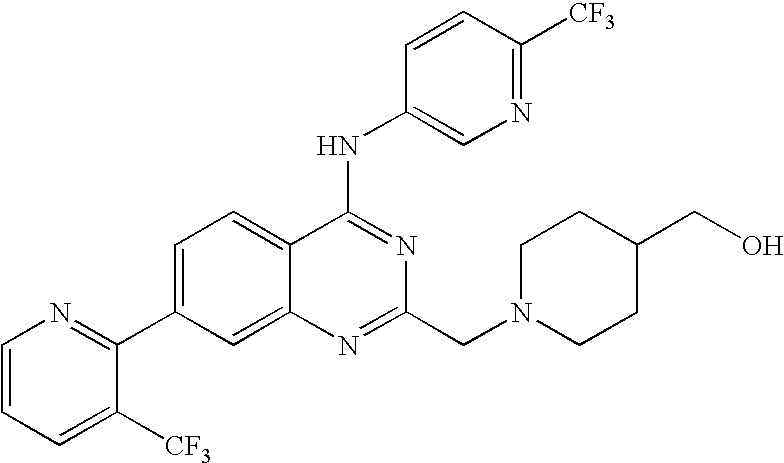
C1=CC=C([CF3])C(C2=CC=C3C(=C2)N=C(CN2CCC(CO)CC2)N=C3NC2=CN=C([CF3])C=C2)=N1
